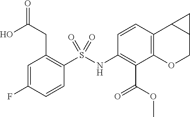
C1(NS(C2=C(CC(O)=O)C=C(F)C=C2)(=O)=O)=C(C(OC)=O)C2=C(C3C(CO2)C3)C=C1
